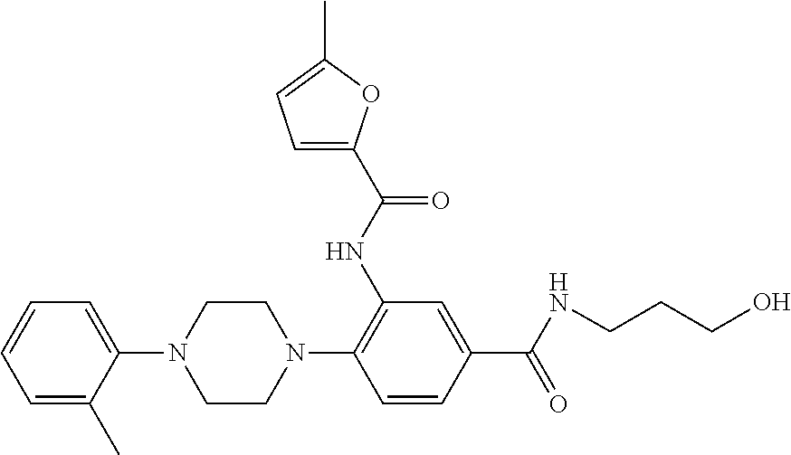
C1=C(C)C(N2CCN(C3=C(NC(C4=CC=C(C)O4)=O)C=C(C(NCCCO)=O)C=C3)CC2)=CC=C1
